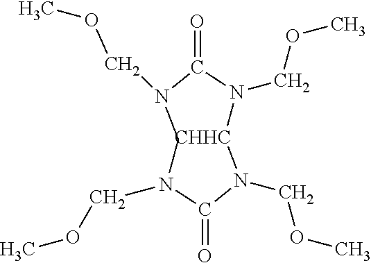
[CHHC]1N(COC)C(=O)N(COC)CN(COC)C(=O)N1COC
